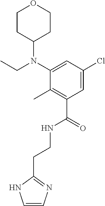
C(CNC(C1=C(C)C(N(C2CCOCC2)CC)=CC(Cl)=C1)=O)C1=NC=CN1
